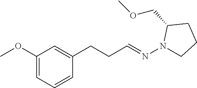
C1(OC)=CC=CC(CCC=NN2CCCC2COC)=C1
